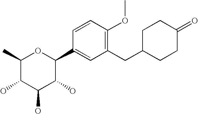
C1(C)C(O)C(O)C(O)C(C2=CC(CC3CCC(=O)CC3)=C(OC)C=C2)O1
